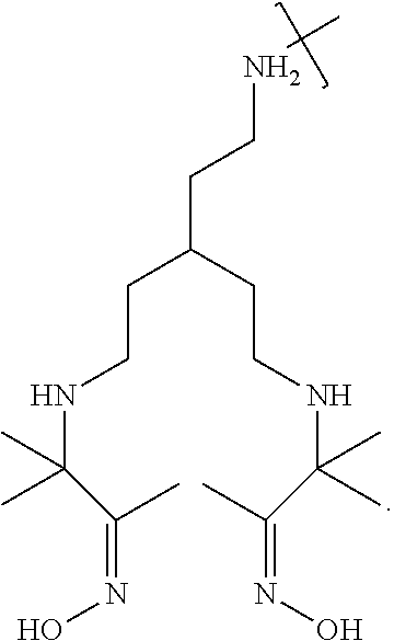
C(C(CCNC(C)(C(C)=NO)C)CCNC(C)(C(C)=NO)C)CNC
